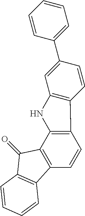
C12=C(C3=C(C=C1)C1=C(C3=O)C=CC=C1)NC1=C2C=CC(C2=CC=CC=C2)=C1
